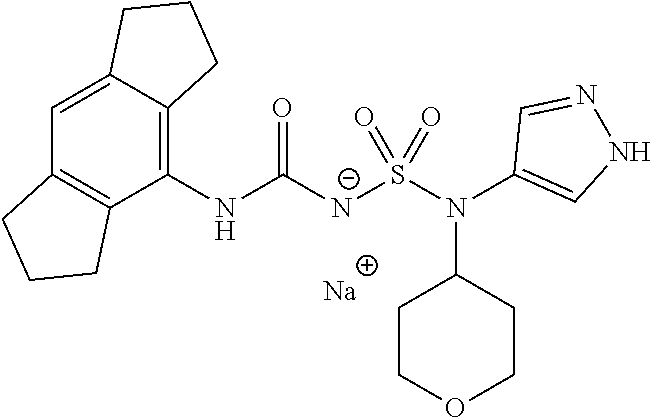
C1(NC([N-]S(N(C2=CNN=C2)C2CCOCC2)(=O)=O)=O)=C2C(=CC3=C1CCC3)CCC2.[Na]
